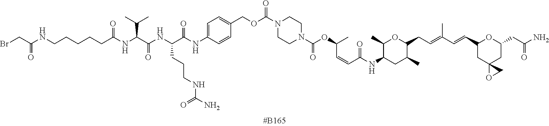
N(CCCCCC(NC(C(NC(C(NC1=CC=C(COC(N2CCN(C(OC(C)C=CC(NC3C(C)OC(CC=C(C=CC4CC5(CC(CC(N)=O)O4)OC5)C)C(C)C3)=O)=O)CC2)=O)C=C1)=O)CCCNC(=O)N)=O)C(C)C)=O)C(CBr)=O
